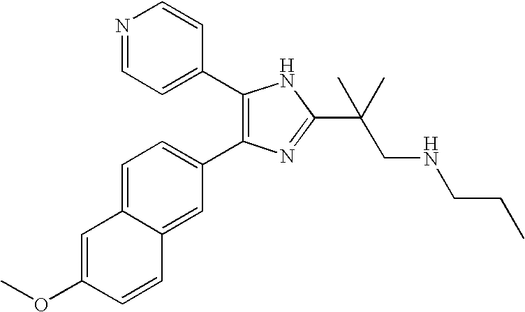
COC1=CC2=CC=C(C3=C(C4=CC=NC=C4)NC(C(CNCCC)(C)C)=N3)C=C2C=C1
